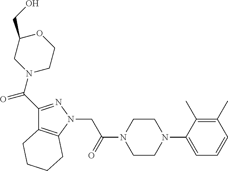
C(N1CCOC(CO)C1)(=O)C1=NN(CC(N2CCN(C3=CC=CC(C)=C3C)CC2)=O)C2=C1CCCC2
